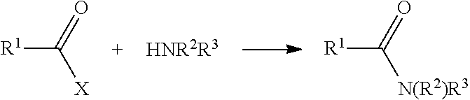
[R1]C(=O)[X].[HNR2R3].[R1]C(=O)[N(R2)R3]
